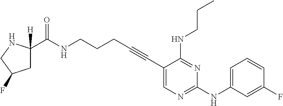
C1(C#CCCCNC(=O)C2([H])CC(F)CN2)=CN=C(NC2=CC=CC(F)=C2)N=C1NCCC
